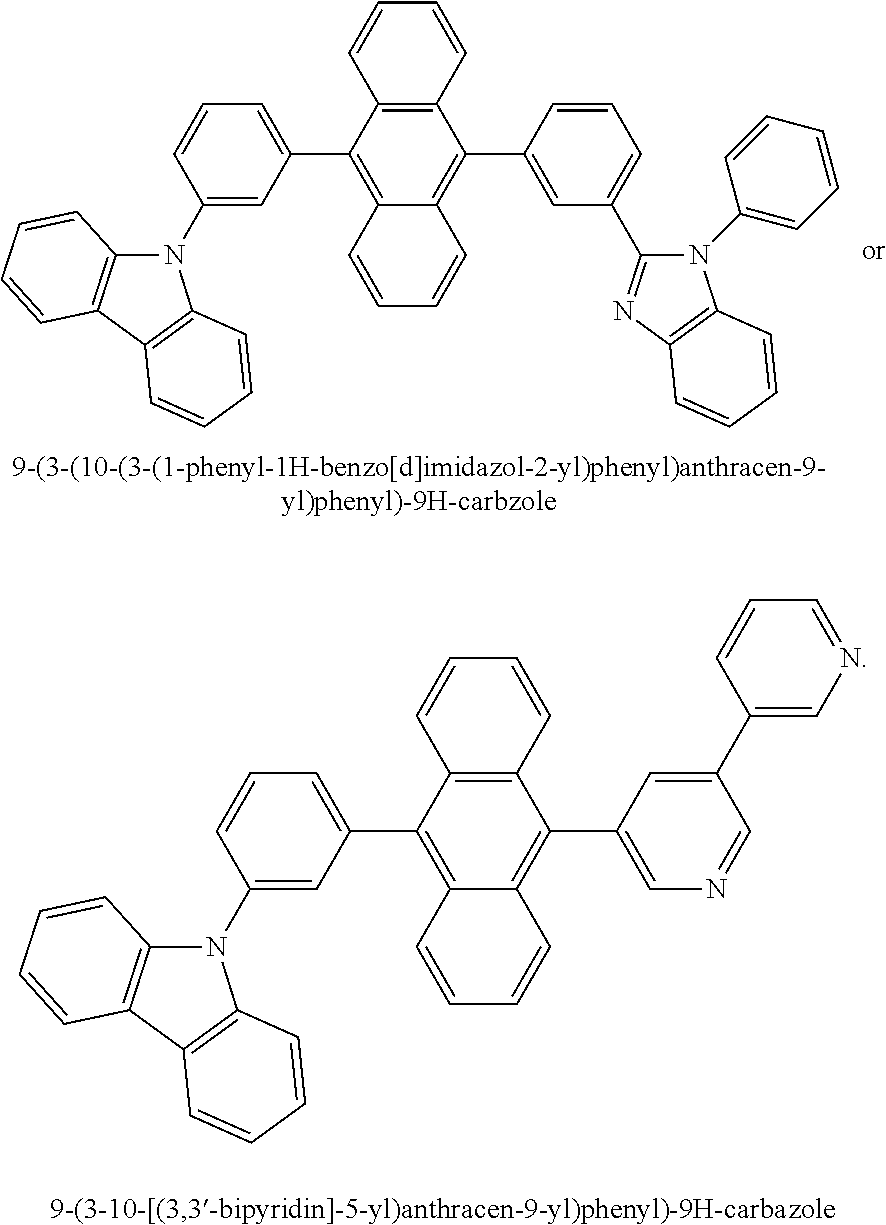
C1=CC2=C(C=C1)C(C1=CC=CC(N3C4=C(C5=C3C=CC=C5)C=CC=C4)=C1)=C1C(=C2C2=CN=CC(C3=CN=CC=C3)=C2)C=CC=C1.C1=CC2=C(C=C1)C(C1=CC=CC(N3C4=C(C5=C3C=CC=C5)C=CC=C4)=C1)=C1C(=C2C2=CC(C3=NC4=C(N3C3=CC=CC=C3)C=CC=C4)=CC=C2)C=CC=C1
